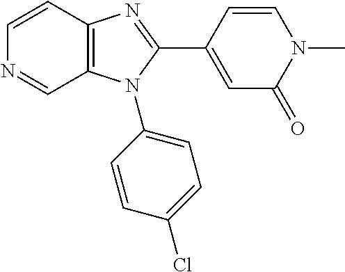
C12=C(C=CN=C1)N=C(C1=CC(=O)N(C)C=C1)N2C1=CC=C(Cl)C=C1
